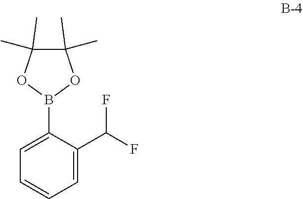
B1(C2=CC=CC=C2C(F)F)OC(C)(C)C(C)(C)O1
